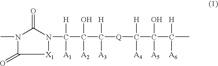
N1(C)C(=O)[X1]N(C(C(C([Q]C(C(C(C)([H])[A6])(O)[A5])([H])[A4])([H])[A3])([A2])O)([H])[A1])C1=O
